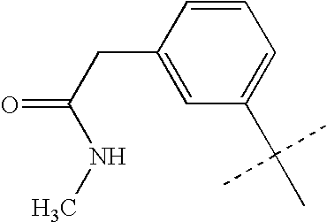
C1=CC(CC(=O)NC)=CC(C(C)(C)C)=C1
